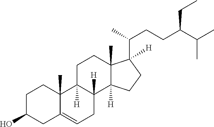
C1C(O)CC2=CCC3([H])C([H])(C2(C)C1)CCC1(C)C3([H])CCC1([H])C(CCC(C(C)C)CC)C
